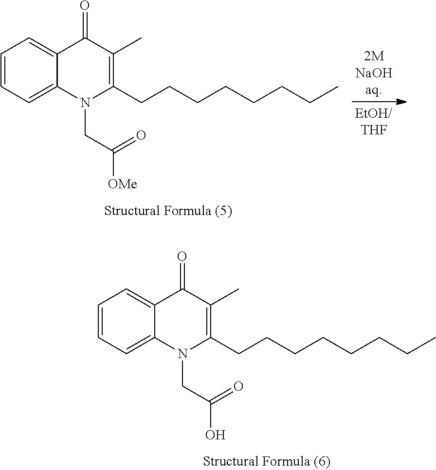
[EtOH/THF].C1=CC=C2C(=C1)C(=O)C(C)=C(CCCCCCCC)N2CC(=O)[OMe].C1=CC=C2C(=C1)C(=O)C(C)=C(CCCCCCCC)N2CC(=O)O
